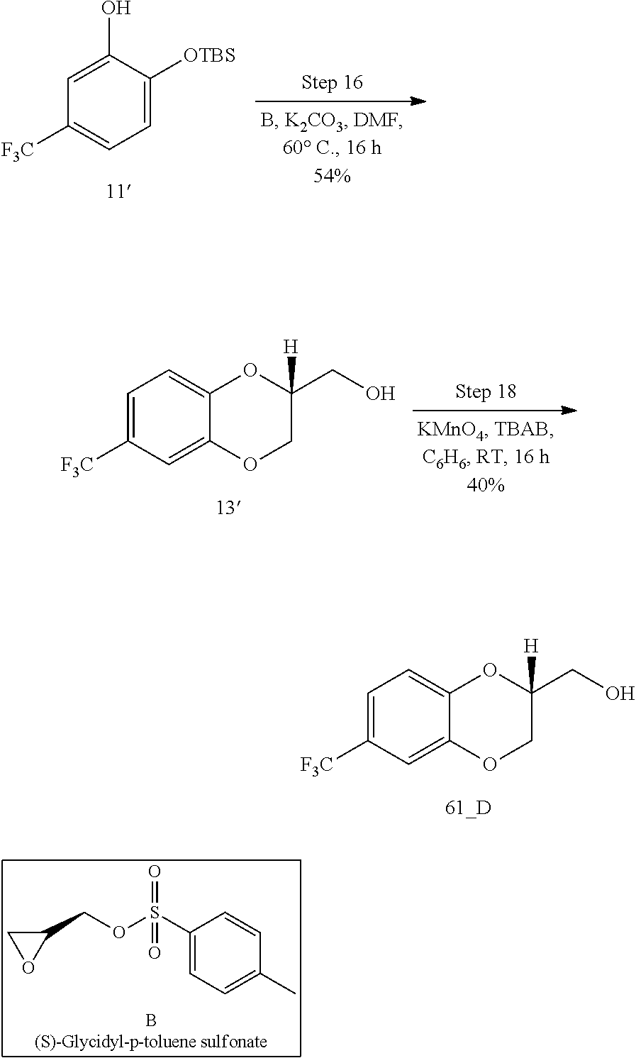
C1(O)=CC([F3C])=CC=C1[OTBS].C1=C([F3C])C=C2C(=C1)OC(CO)([H])CO2.C1=C([F3C])C=C2C(=C1)OC(CO)([H])CO2.C1(S(=O)(OCC2CO2)=O)=CC=C(C)C=C1
